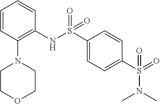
C1=CC(N2CCOCC2)=C(NS(C2=CC=C(S(=O)(N(C)C)=O)C=C2)(=O)=O)C=C1
